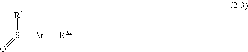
[R1]S([Ar1][R2a])=O
